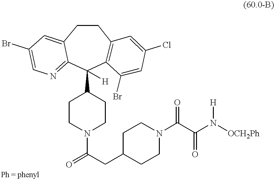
O=C(CC1CCN(C(C(N([OCH2Ph])[H])=O)=O)CC1)N1CCC(C2([H])C3=C(CCC4=CC(Br)=CN=C24)C=C(Cl)C=C3Br)CC1
